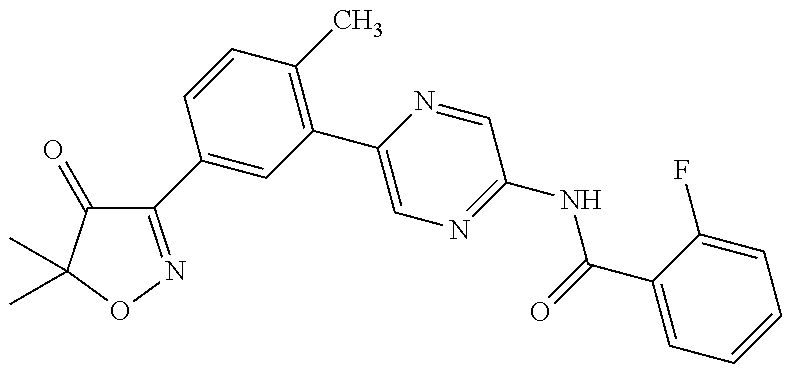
C1(C2=CC(C3=CN=C(NC(=O)C4=CC=CC=C4F)C=N3)=C(C)C=C2)=NOC(C)(C)C1=O
